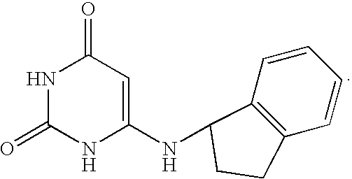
N1C(=O)NC(NC2C3=C(C=CC=C3)CC2)=CC1=O
